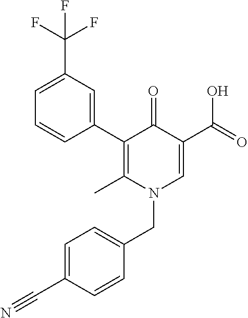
C1=CC(C2=C(C)N(CC3=CC=C(C#N)C=C3)C=C(C(=O)O)C2=O)=CC(C(F)(F)F)=C1
